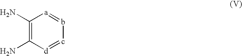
C1(N)=C(N)[d]=c-b=[a]1
